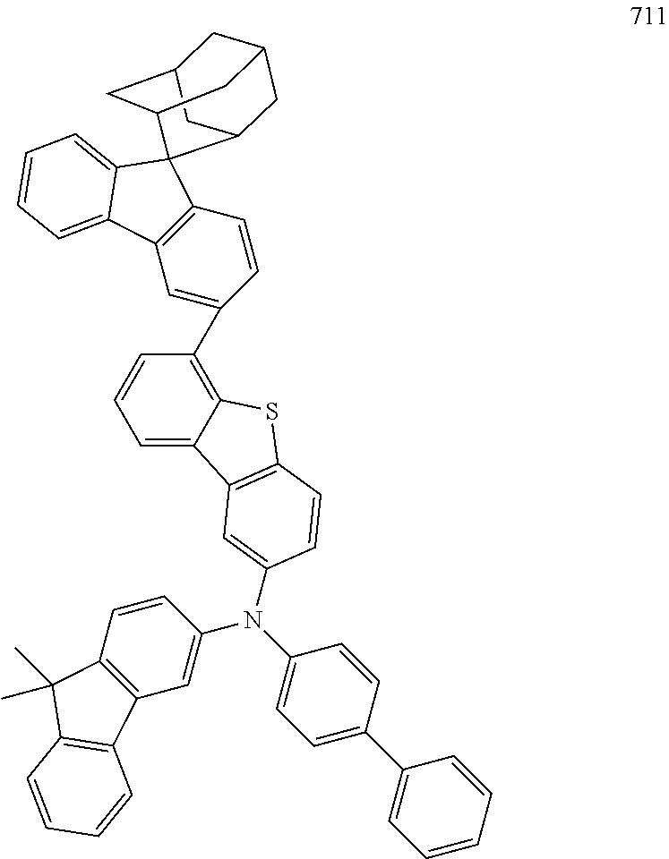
C1C2CC3CC1CC(C2)C31C2=C(C=C(C3=C4C(=CC=C3)C3=C(S4)C=CC(N(C4=CC=C(C5=CC=CC=C5)C=C4)C4=CC5=C(C=C4)C(C)(C)C4=C5C=CC=C4)=C3)C=C2)C2=CC=CC=C12
